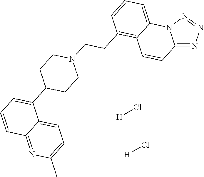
[H]Cl.[H]Cl.C12=NN=NN1C1=CC=CC(CCN3CCC(C4=CC=CC5=NC(C)=CC=C45)CC3)=C1C=C2
